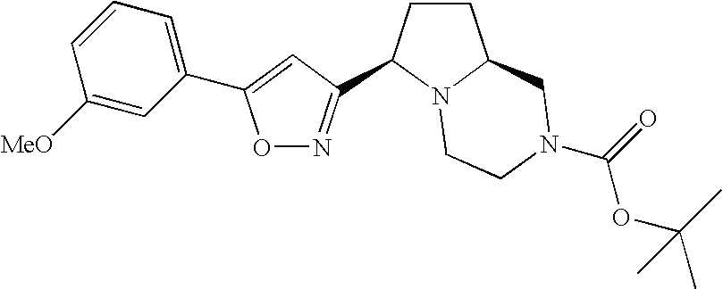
O1N=C(C2CCC3N2CCN(C(=O)OC(C)(C)C)C3)C=C1C1=CC=CC([MeO])=C1
